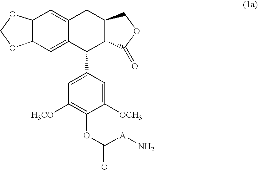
C12=C(C=C3C(=C1)CC1C(C3C3=CC([H3CO])=C(OC(=O)[A]N)C([OCH3])=C3)C(=O)OC1)OCO2
